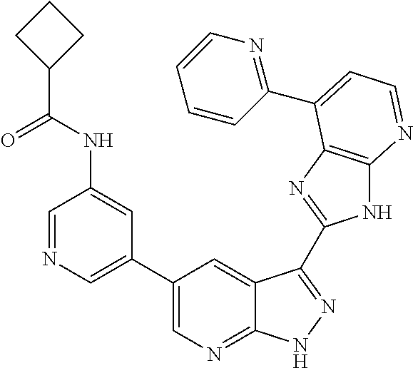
C1=NC=C(C2=CN=C3C(=C2)C(C2=NC4=C(N2)N=CC=C4C2=NC=CC=C2)=NN3)C=C1NC(C1CCC1)=O
